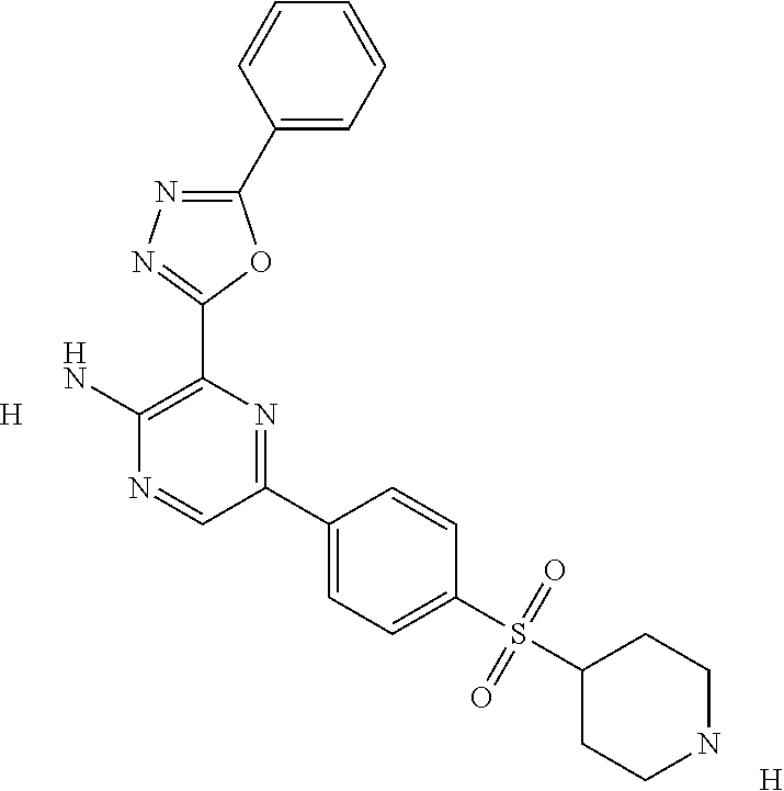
[H].C1(C2=CC=CC=C2)=NN=C(C2=C(N)N=CC(C3=CC=C(S(=O)(=O)C4CCNCC4)C=C3)=N2)O1.[H]
